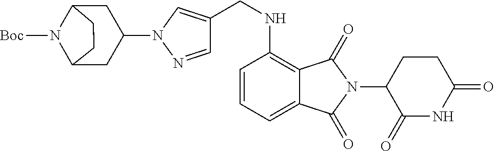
C1=C2C(=C(NCC3=CN(C4CC5N([Boc])C(C4)CC5)N=C3)C=C1)C(=O)N(C1C(=O)NC(=O)CC1)C2=O
